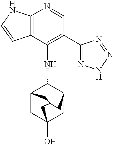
C12=C(C(NC3C4CC5(O)CC3CC(C4)C5)=C(C3=NNN=N3)C=N1)C=CN2
